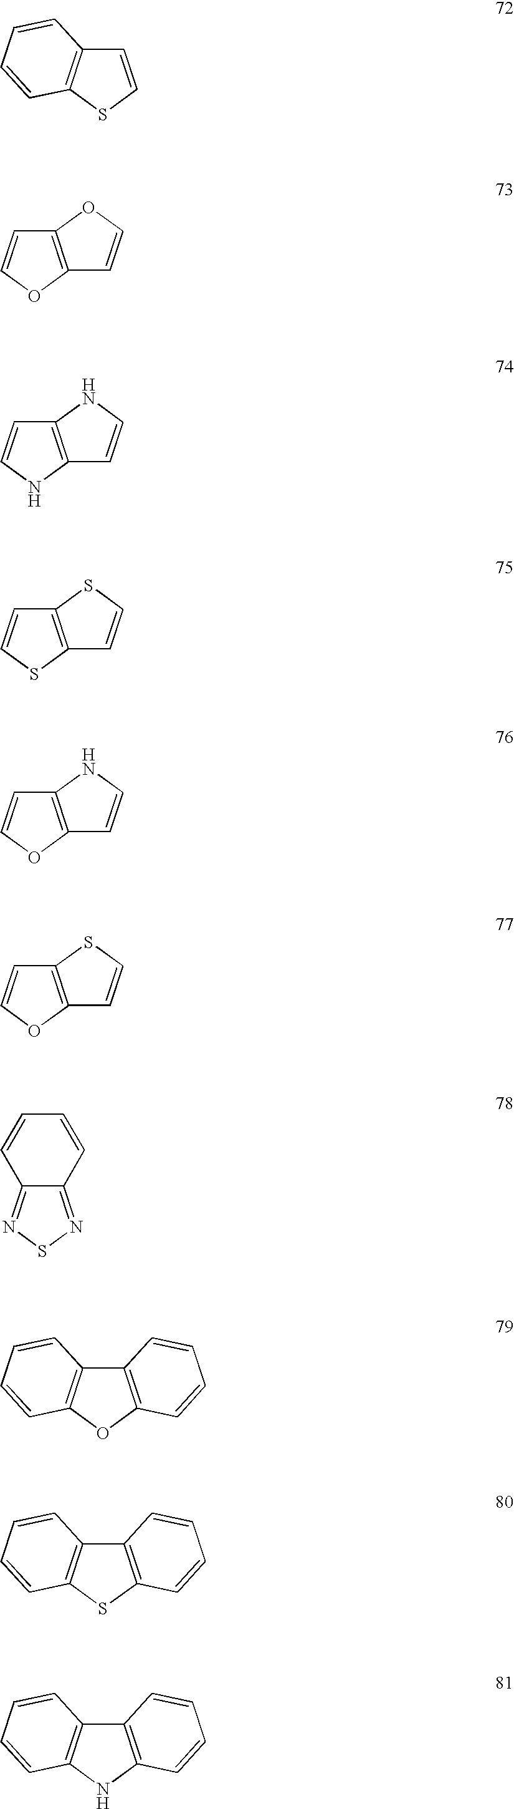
C1=CSC2=C1C=CC=C2.C12=C(OC=C1)C=CO2.C12=C(NC=C1)C=CN2.C12=C(SC=C1)C=CS2.C12=C(OC=C1)C=CN2.C12=C(OC=C1)C=CS2.C12=NSN=C1C=CC=C2.C12=C(OC3=C1C=CC=C3)C=CC=C2.C12=C(SC3=C1C=CC=C3)C=CC=C2.C12=C(NC3=C1C=CC=C3)C=CC=C2
